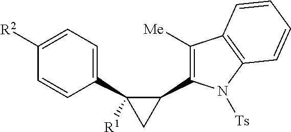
C1(C2([R1])CC2C2=C([Me])C3=C(N2[Ts])C=CC=C3)=CC=C([R2])C=C1
